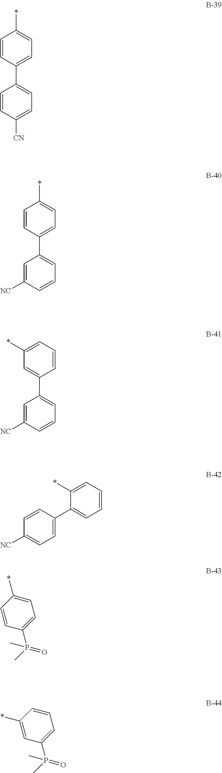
C1=CC(C2=CC=C([CN])C=C2)=CC=C1*.C1=CC(C2=CC=CC([NC])=C2)=CC=C1*.C1(*)=CC=CC(C2=CC=CC([NC])=C2)=C1.C1(*)=CC=CC=C1C1=CC=C([NC])C=C1.C1=CC(P(=O)(C)C)=CC=C1*.C1(*)=CC(P(=O)(C)C)=CC=C1
